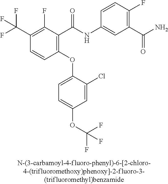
C1(C(F)(F)F)=C(F)C(C(NC2=CC(C(N)=O)=C(F)C=C2)=O)=C(OC2=CC=C(OC(F)(F)F)C=C2Cl)C=C1
